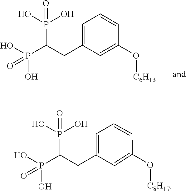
OP(=O)(C(CC1=CC=CC(O[C6H13])=C1)P(=O)(O)O)O.OP(=O)(C(CC1=CC=CC(O[C8H17])=C1)P(=O)(O)O)O
